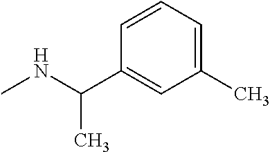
C1=CC(C(NC)C)=CC(C)=C1
